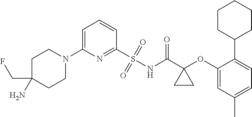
C1(N2CCC(CF)(N)CC2)=CC=CC(S(=O)(=O)NC(C2(OC3=CC(C)=CC=C3C3CCCCC3)CC2)=O)=N1
